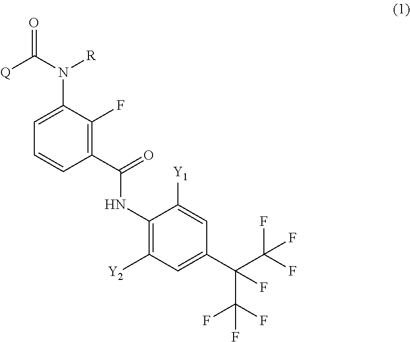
C1=C(N(C([Q])=O)[R])C(F)=C(C(=O)NC2=C([Y2])C=C(C(C(F)(F)F)(C(F)(F)F)F)C=C2[Y1])C=C1
